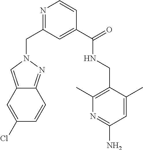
N1(CC2=NC=CC(C(NCC3=C(C)N=C(N)C=C3C)=O)=C2)C=C2C(=N1)C=CC(Cl)=C2
